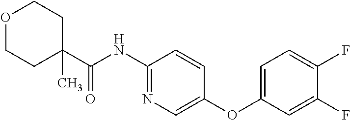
CC1(C(NC2=NC=C(OC3=CC=C(F)C(F)=C3)C=C2)=O)CCOCC1
